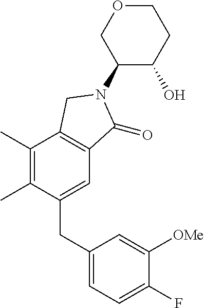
C1(N2C(=O)C3=C(C(C)=C(C)C(CC4=CC=C(F)C([OMe])=C4)=C3)C2)C(O)CCOC1
